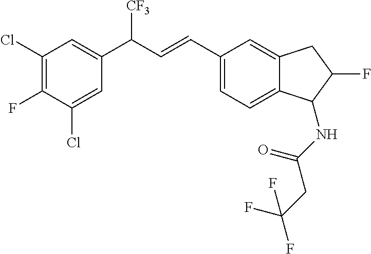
C1(Cl)=CC(C(C=CC2=CC=C3C(=C2)CC(F)C3NC(=O)CC(F)(F)F)[CF3])=CC(Cl)=C1F
